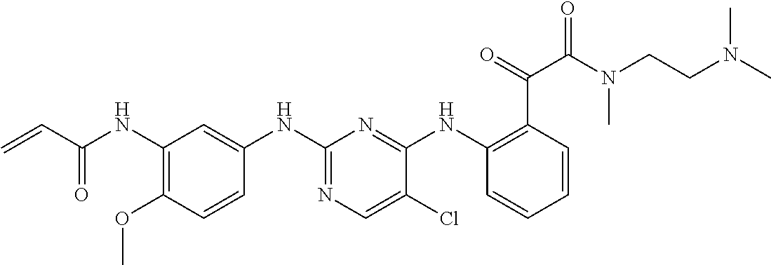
C1(NC(C=C)=O)=C(OC)C=CC(NC2=NC=C(Cl)C(NC3=C(C(=O)C(N(C)CCN(C)C)=O)C=CC=C3)=N2)=C1
